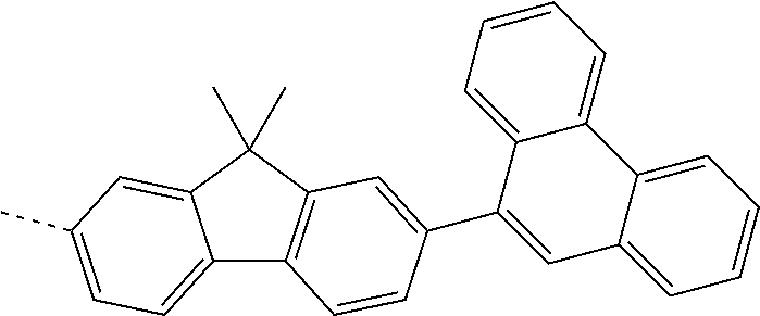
C12=CC=C(C)C=C1C(C)(C)C1=C2C=CC(C2=CC3=CC=CC=C3C3=CC=CC=C23)=C1
